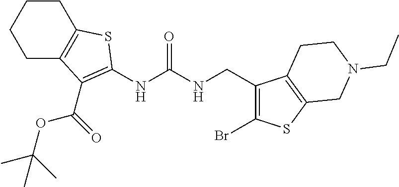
C1C2=C(CCC1)SC(NC(NCC1=C(Br)SC3=C1CCN(CC)C3)=O)=C2C(OC(C)(C)C)=O
